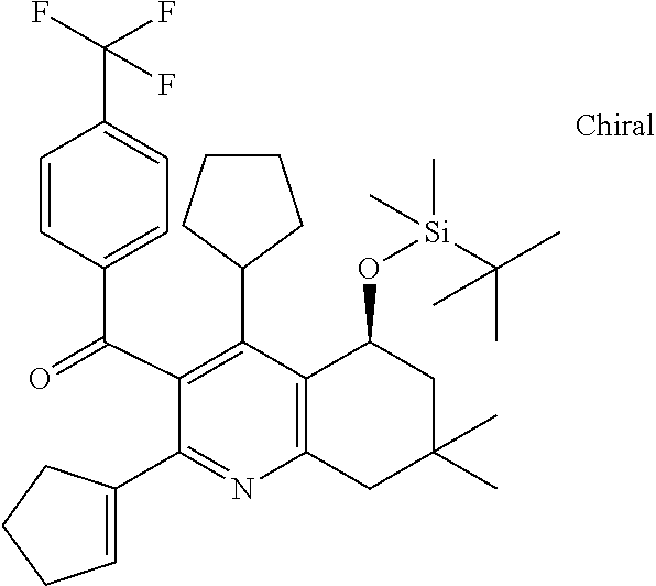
C1(C2CCCC2)=C(C(=O)C2=CC=C(C(F)(F)F)C=C2)C(C2=CCCC2)=NC2=C1C(O[Si](C)(C)C(C)(C)C)CC(C)(C)C2
